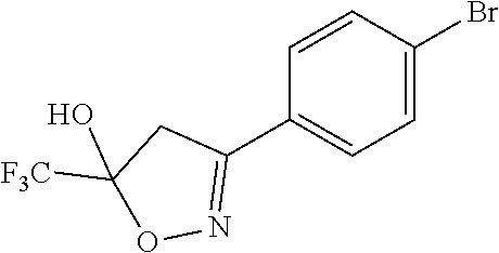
C1(C2=NOC(O)([F3C])C2)=CC=C(Br)C=C1
